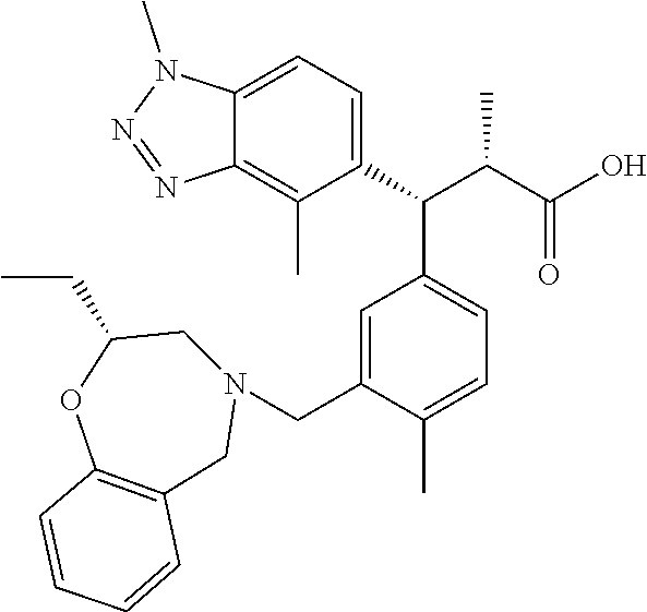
C1=C(CN2CC3=C(OC(CC)C2)C=CC=C3)C(C)=CC=C1C(C(C(=O)O)C)C1=CC=C2C(=C1C)N=NN2C
